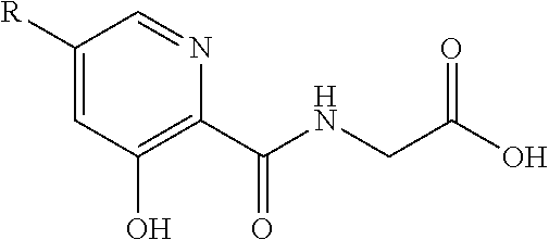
[R]C1=CC(O)=C(C(NCC(O)=O)=O)N=C1
